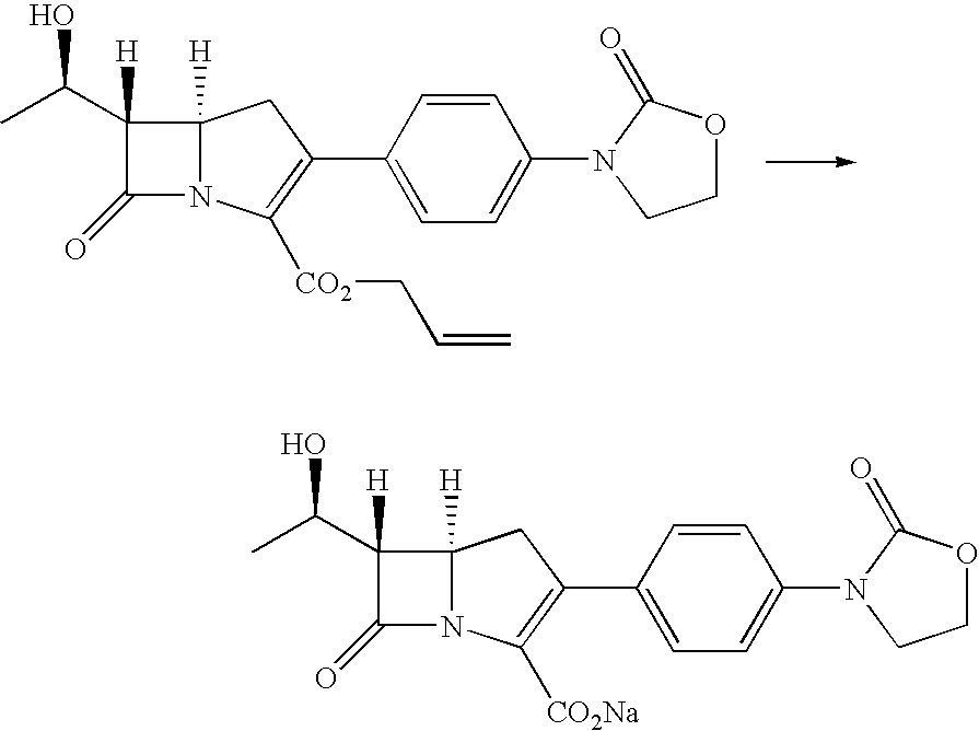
C12([H])N(C([CO2]CC=C)=C(C3=CC=C(N4C(=O)OCC4)C=C3)C1)C(=O)C2([H])C(C)O.C12([H])N(C([CO2Na])=C(C3=CC=C(N4C(=O)OCC4)C=C3)C1)C(=O)C2([H])C(C)O
